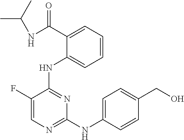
C1=C(NC2=NC=C(F)C(NC3=CC=CC=C3C(NC(C)C)=O)=N2)C=CC(CO)=C1
